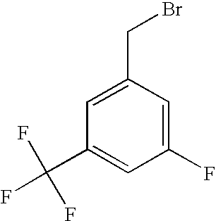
C1=C(CBr)C=C(F)C=C1C(F)(F)F
